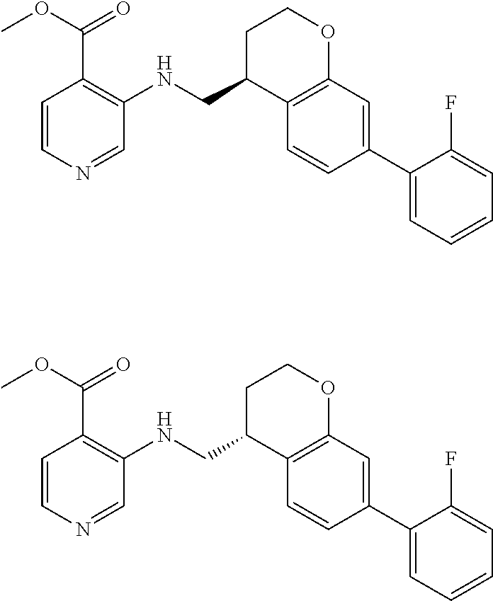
C1=CN=CC(NCC2C3=C(C=C(C4=CC=CC=C4F)C=C3)OCC2)=C1C(OC)=O.C1=CN=CC(NCC2C3=C(C=C(C4=CC=CC=C4F)C=C3)OCC2)=C1C(OC)=O
